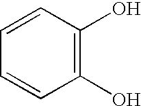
C1=CC(O)=C(O)C=C1
